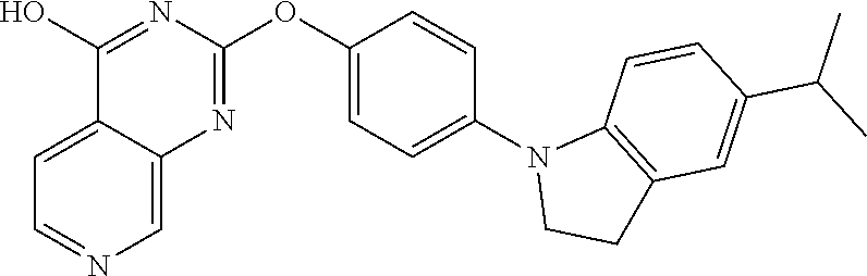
C12=CC=NC=C1N=C(OC1=CC=C(N3CCC4=C3C=CC(C(C)C)=C4)C=C1)N=C2O
